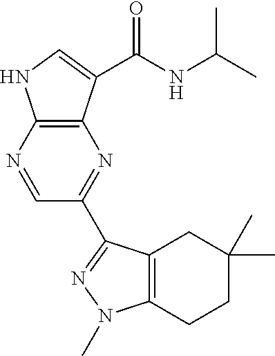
C12=C(N=CC(C3=NN(C)C4=C3CC(C)(C)CC4)=N1)NC=C2C(=O)NC(C)C
